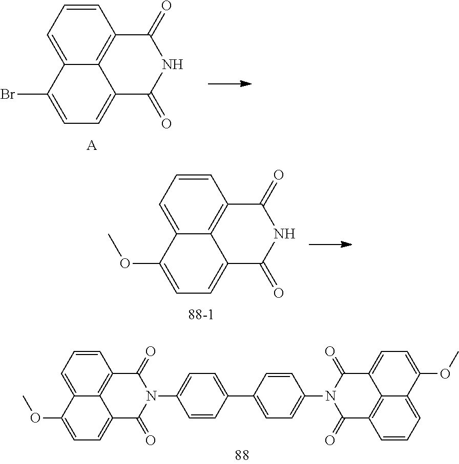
C1=CC=C2C3=C1C(=O)NC(=O)C3=CC=C2Br.[A].C1=CC=C2C3=C1C(=O)NC(=O)C3=CC=C2OC.C1=CC=C2C3=C1C(=O)N(C1=CC=C(C4=CC=C(N5C(=O)C6=C7C(=CC=C(OC)C7=CC=C6)C5=O)C=C4)C=C1)C(=O)C3=CC=C2OC
